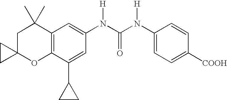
C1C2(OC3=C(C1(C)C)C=C(N(C(N(C1=CC=C([COOH])C=C1)[H])=O)[H])C=C3C1CC1)CC2
